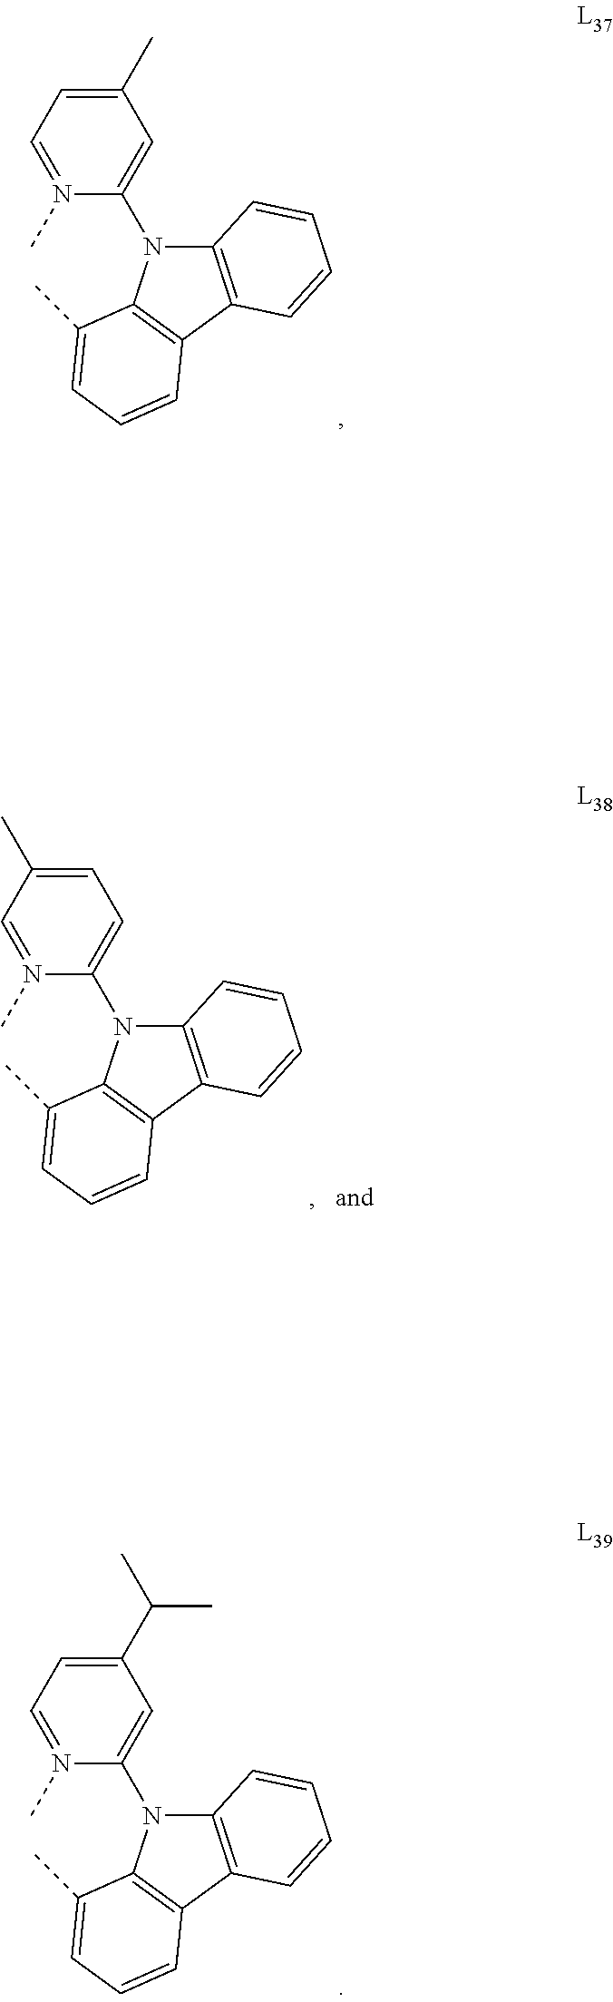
N1(C)=CC=C(C)C=C1N1C2=C(C3=C1C(C)=CC=C3)C=CC=C2.N1(C)=CC(C)=CC=C1N1C2=C(C3=C1C(C)=CC=C3)C=CC=C2.N1(C)=CC=C(C(C)C)C=C1N1C2=C(C3=C1C(C)=CC=C3)C=CC=C2
